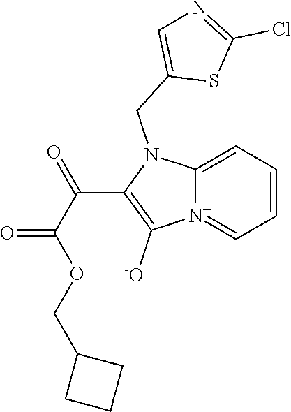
[N+]12=CC=CC=C1N(CC1=CN=C(Cl)S1)C(C(C(OCC1CCC1)=O)=O)=C2[-O]
